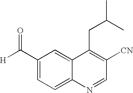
C1(C(=O)[H])=CC=C2C(=C1)C(CC(C)C)=C([CN])C=N2
